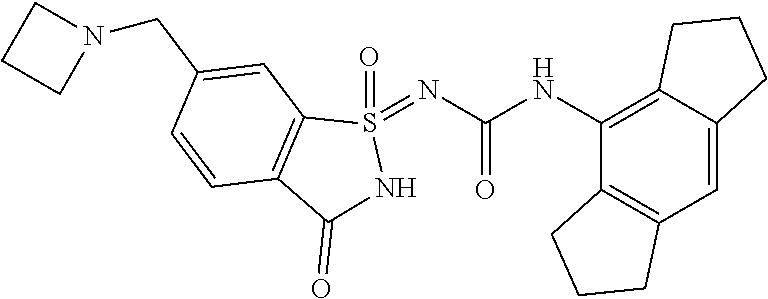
C12=C(C=C3C(=C1NC(=O)N=S1(=O)C4=C(C(=O)N1)C=CC(CN1CCC1)=C4)CCC3)CCC2
